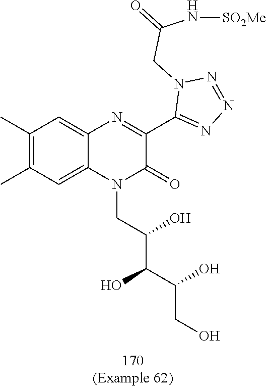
C(CO)(C(O)C(CN1C(=O)C(C2=NN=NN2CC(=O)N[SO2Me])=NC2=CC(C)=C(C)C=C12)O)O
